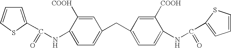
N(C1=CC=C(CC2=CC=C(NC(=O)C3=CC=CS3)C([COOH])=C2)C=C1[COOH])C(=O)C1=CC=CS1
